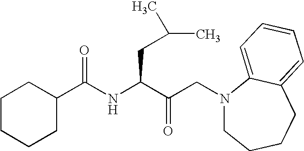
C1(C(NC(C(CN2CCCCC3=CC=CC=C23)=O)CC(C)C)=O)CCCCC1
